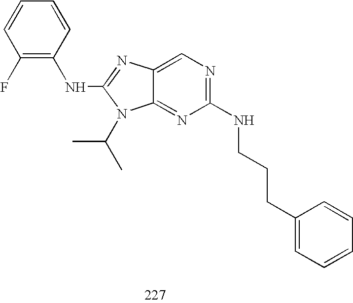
C1(F)=C(NC2=NC3=CN=C(NCCCC4=CC=CC=C4)N=C3N2C(C)C)C=CC=C1
